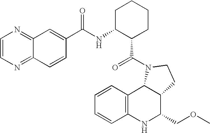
C1=CC2=C(C=C1)NC(COC)C1C2N(C(=O)C2CCCCC2NC(=O)C2=CC3=NC=CN=C3C=C2)CC1
